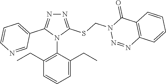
N1=C(SCN2N=NC3=C(C2=O)C=CC=C3)N(C2=C(CC)C=CC=C2CC)C(C2=CC=CN=C2)=N1
